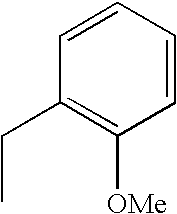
C1(CC)=C([OMe])C=CC=C1
